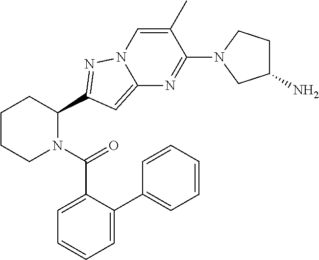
C1CCN(C(=O)C2=CC=CC=C2C2=CC=CC=C2)C(C2=NN3C=C(C)C(N4CC(N)CC4)=NC3=C2)C1
